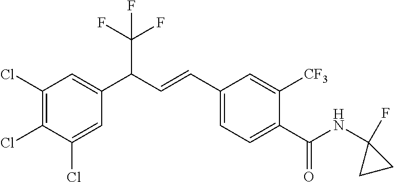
C1(Cl)=C(Cl)C(Cl)=CC(C(C=CC2=CC=C(C(=O)NC3(F)CC3)C([CF3])=C2)C(F)(F)F)=C1
